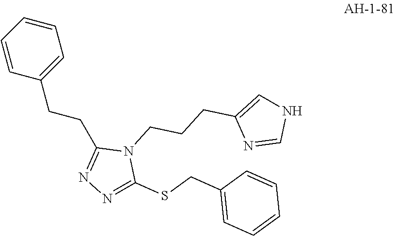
C(C1=NN=C(SCC2=CC=CC=C2)N1CCCC1=CNC=N1)CC1=CC=CC=C1
